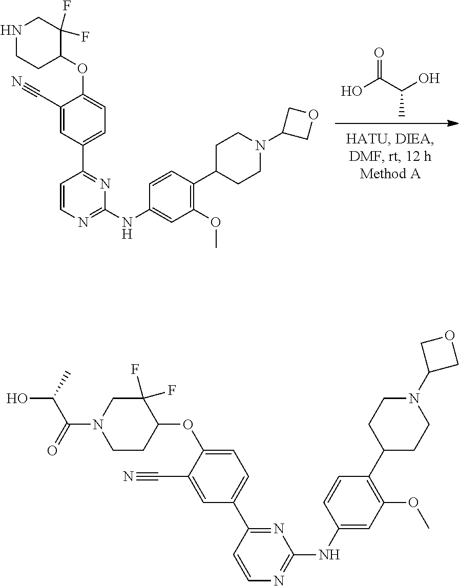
OC(C(O)C)=O.C1=CN=C(NC2=CC(OC)=C(C3CCN(C4COC4)CC3)C=C2)N=C1C1=CC=C(OC2C(F)(F)CNCC2)C(C#N)=C1.N1=C(C2=CC=C(OC3C(F)(F)CN(C(=O)C(O)C)CC3)C(C#N)=C2)C=CN=C1NC1=CC(OC)=C(C2CCN(C3COC3)CC2)C=C1
